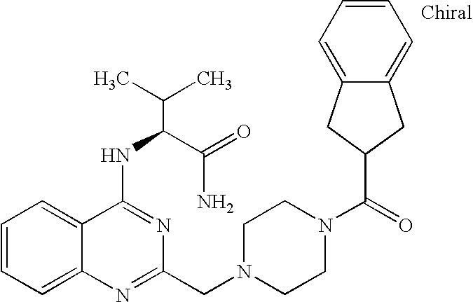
C1=CC=C2C(=C1)C(NC(C(N)=O)C(C)C)=NC(CN1CCN(C(=O)C3CC4=CC=CC=C4C3)CC1)=N2
